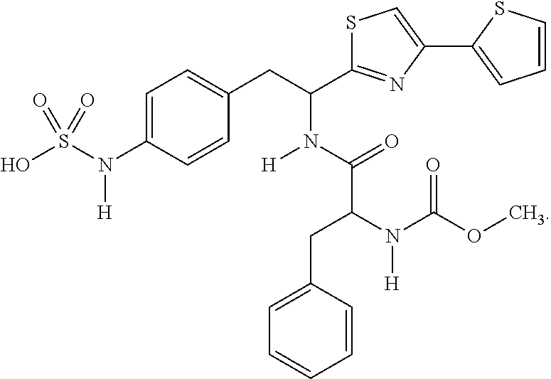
C1=C(N(S(O)(=O)=O)[H])C=CC(CC(C2=NC(C3=CC=CS3)=CS2)N(C(C(N(C(OC)=O)[H])CC2=CC=CC=C2)=O)[H])=C1
